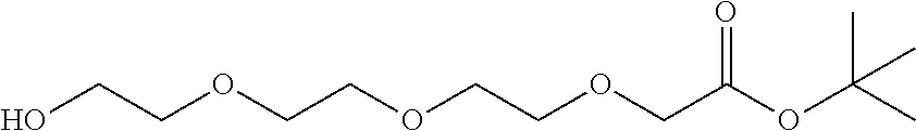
OCCOCCOCCOCC(OC(C)(C)C)=O
